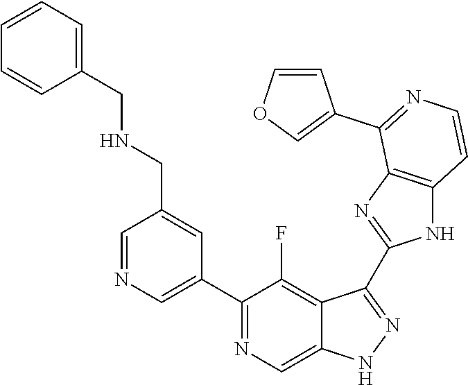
C1=NC=C(C2=NC=C3C(=C2F)C(C2=NC4=C(N2)C=CN=C4C2=COC=C2)=NN3)C=C1CNCC1=CC=CC=C1
